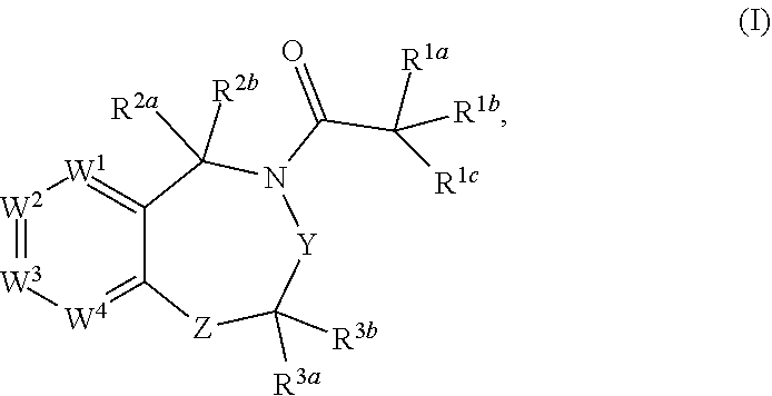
N1(C(C([R1a])([R1b])[R1c])=O)C([R2a])([R2b])C2=[W1][W2]=[W3][W4]=C2[Z]C([R3a])([R3b])[Y]1
